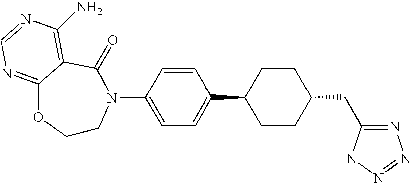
C1CN(C2=CC=C(C3CCC(CC4=NN=NN4)CC3)C=C2)C(=O)C2=C(N)N=CN=C2O1
